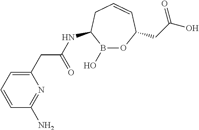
N(C(CC1=CC=CC(N)=N1)=O)C1B(O)OC(CC(O)=O)C=CC1
